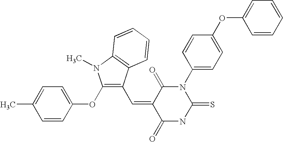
C1=C(OC2=CC=C(N3C(=O)C(=CC4=C(OC5=CC=C(C)C=C5)N(C)C5=C4C=CC=C5)C(=O)NC3=S)C=C2)C=CC=C1
